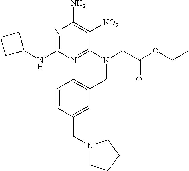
N1=C(NC2CCC2)N=C(N(CC(OCC)=O)CC2=CC=CC(CN3CCCC3)=C2)C([NO2])=C1N
